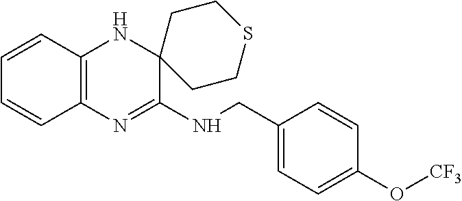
C1=CC2=C(C=C1)N=C(NCC1=CC=C(O[CF3])C=C1)C1(N2)CCSCC1
